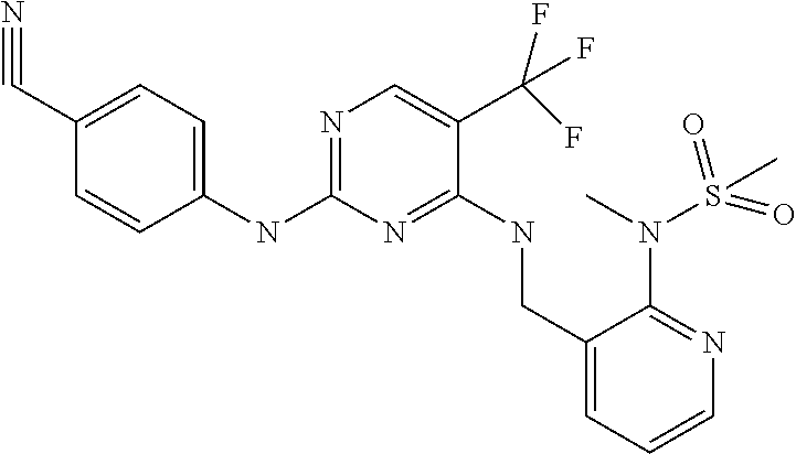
N(C1=NC=C(C(F)(F)F)C(NCC2=CC=CN=C2N(S(C)(=O)=O)C)=N1)C1=CC=C(C#N)C=C1
